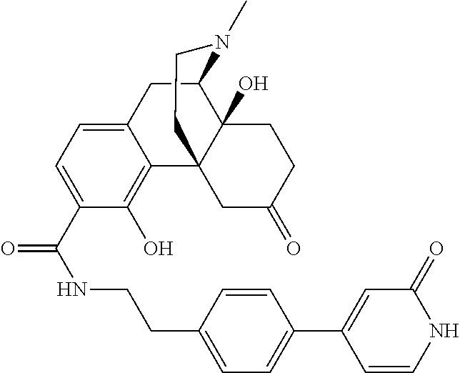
C12=CC=C(C(NCCC3=CC=C(C4=CC(=O)NC=C4)C=C3)=O)C(O)=C1C13C(O)(C(C2)N(C)CC1)CCC(=O)C3
